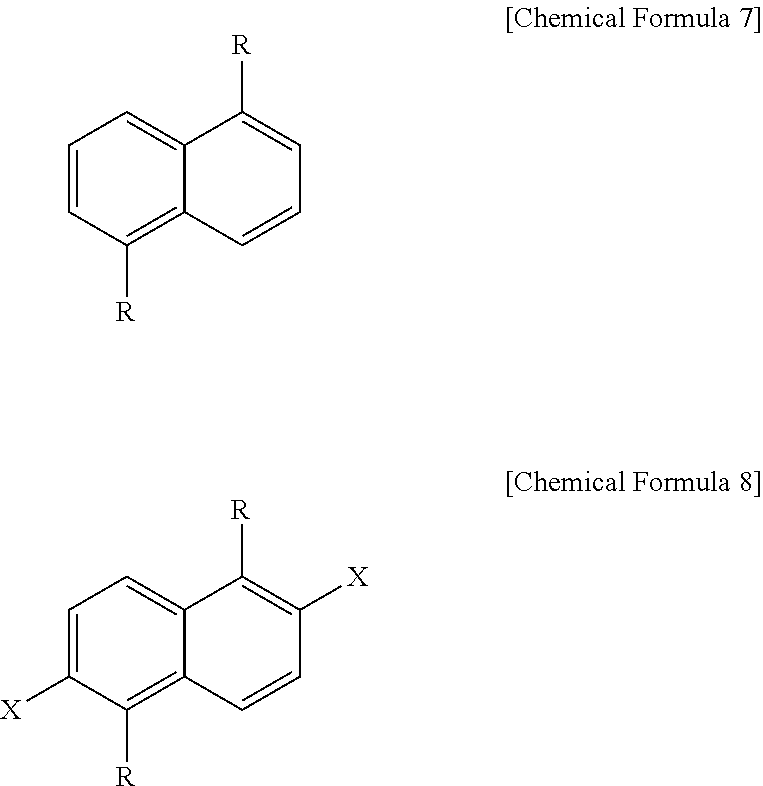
C1=CC([R])=C2C(=C1)C([R])=CC=C2.C1=C([X])C([R])=C2C(=C1)C([R])=C([X])C=C2
